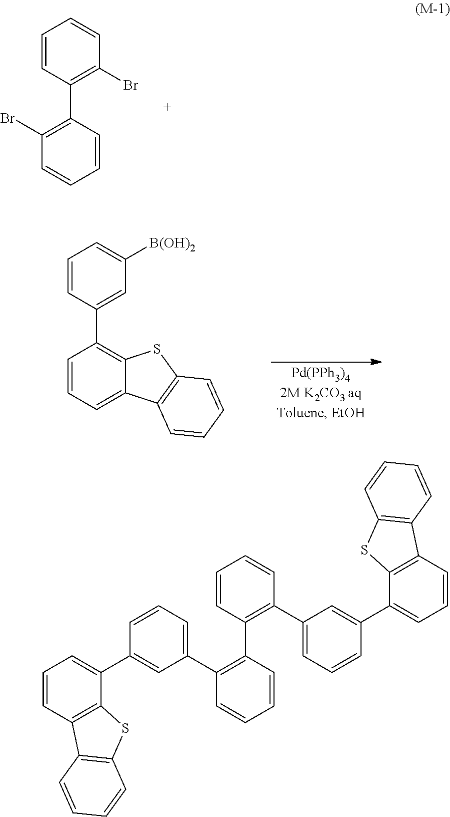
C1=CC(C2=C(Br)C=CC=C2)=C(Br)C=C1.C1=CC(C2=C3C(=CC=C2)C2=C(S3)C=CC=C2)=CC([B(OH)2])=C1.C1=CC2=C(C(C3=CC(C4=C(C5=C(C6=CC=CC(C7=CC=CC8=C7SC7=C8C=CC=C7)=C6)C=CC=C5)C=CC=C4)=CC=C3)=C1)SC1=C2C=CC=C1
